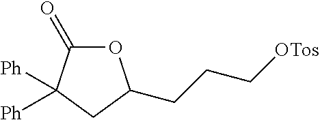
O1C(=O)C([Ph])([Ph])CC1CCC[OTos]
